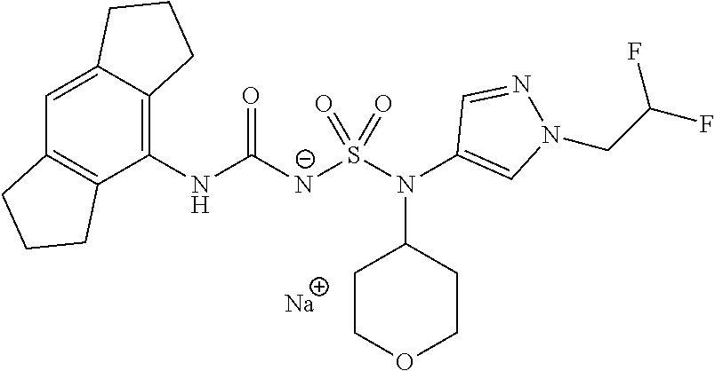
C1(NC([N-]S(N(C2=CN(CC(F)F)N=C2)C2CCOCC2)(=O)=O)=O)=C2C(=CC3=C1CCC3)CCC2.[Na]
